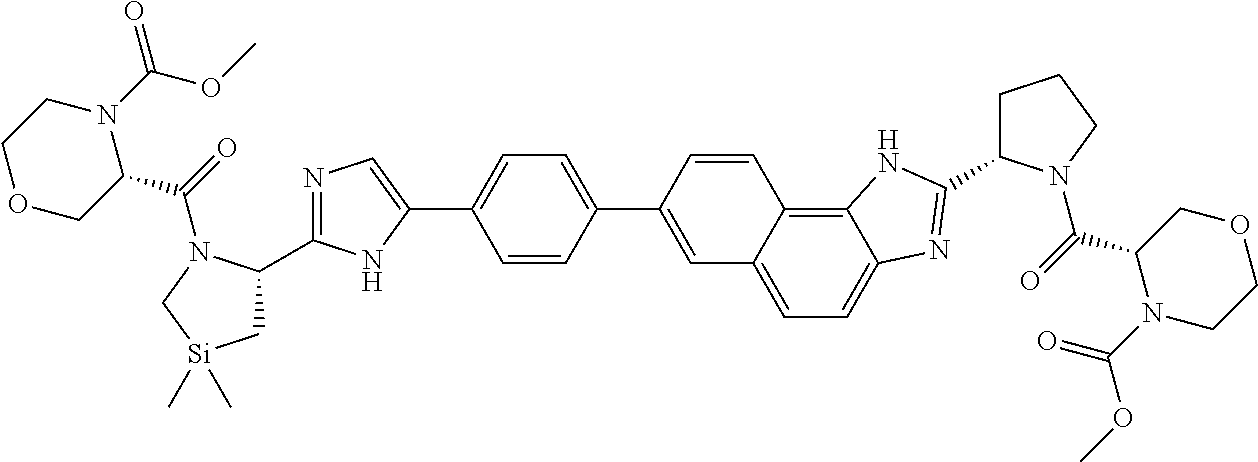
C1(C2=CC3=CC=C4C(=C3C=C2)NC(C2CCCN2C(=O)C2N(C(=O)OC)CCOC2)=N4)=CC=C(C2=CN=C(C3C[Si](C)(C)CN3C(=O)C3N(C(=O)OC)CCOC3)N2)C=C1
